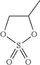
C1(C)COS(=O)(=O)O1
